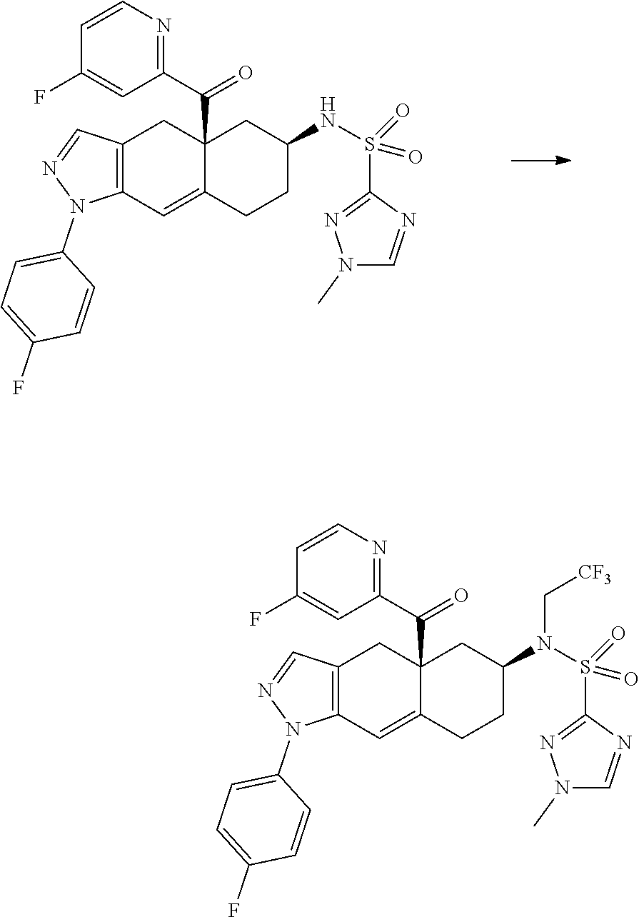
C12=C(C=C3C(C(=O)C4=NC=CC(F)=C4)(C1)CC(N(S(C1=NN(C)C=N1)(=O)=O)C[CF3])CC3)N(C1=CC=C(F)C=C1)N=C2.C12=C(C=C3C(C(=O)C4=NC=CC(F)=C4)(C1)CC(NS(C1=NN(C)C=N1)(=O)=O)CC3)N(C1=CC=C(F)C=C1)N=C2
